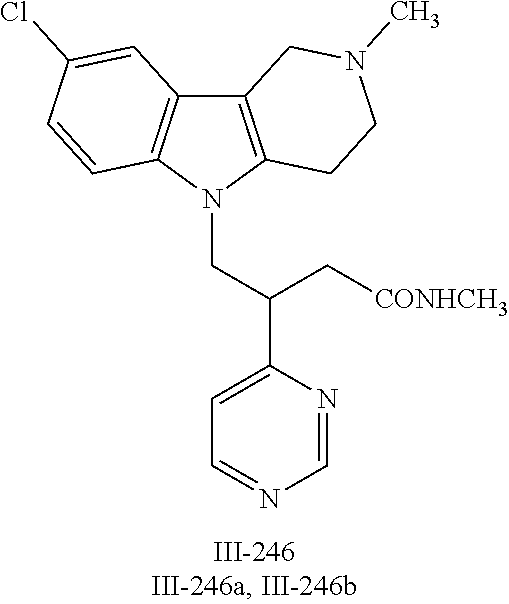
N1(CC(C2=CC=NC=N2)C[CONHCH3])C2=C(C3=C1C=CC(Cl)=C3)CN(C)CC2
